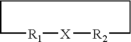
C1[R1][X][R2]CCC1
